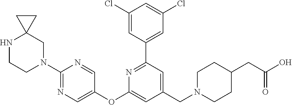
C1(Cl)=CC(C2=NC(OC3=CN=C(N4CCNC5(CC5)C4)N=C3)=CC(CN3CCC(CC(O)=O)CC3)=C2)=CC(Cl)=C1
